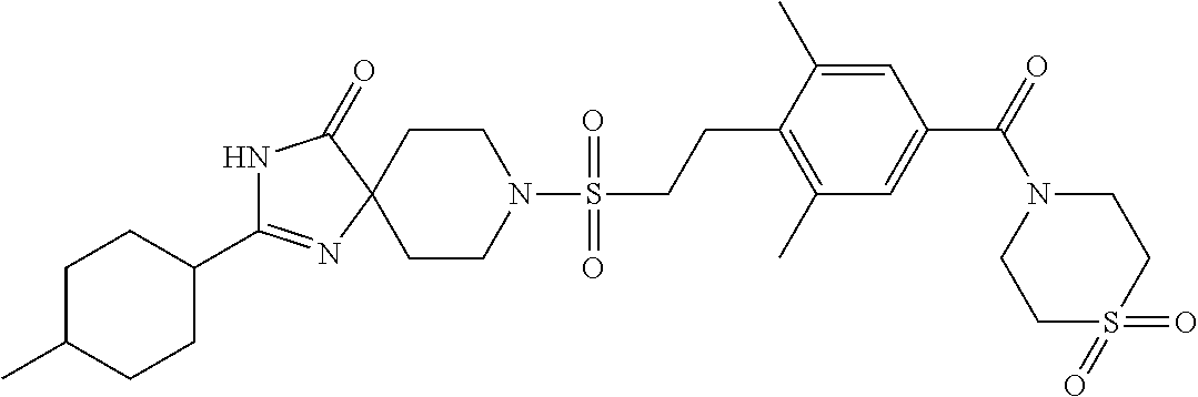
N1C(C2CCC(C)CC2)=NC2(C1=O)CCN(S(CCC1=C(C)C=C(C(=O)N3CCS(=O)(=O)CC3)C=C1C)(=O)=O)CC2
